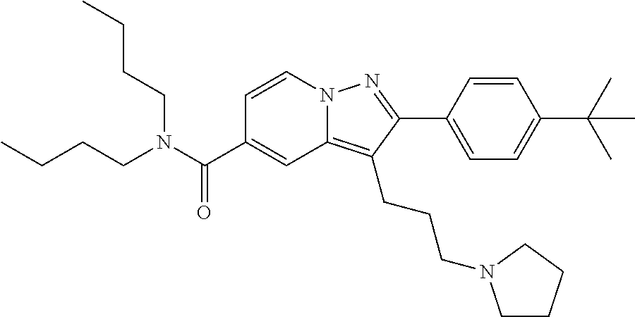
C1=CN2C(=C(CCCN3CCCC3)C(C3=CC=C(C(C)(C)C)C=C3)=N2)C=C1C(N(CCCC)CCCC)=O
